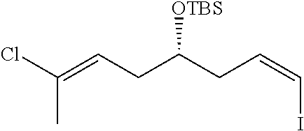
C(CC=CI)(CC=C(Cl)C)[OTBS]
